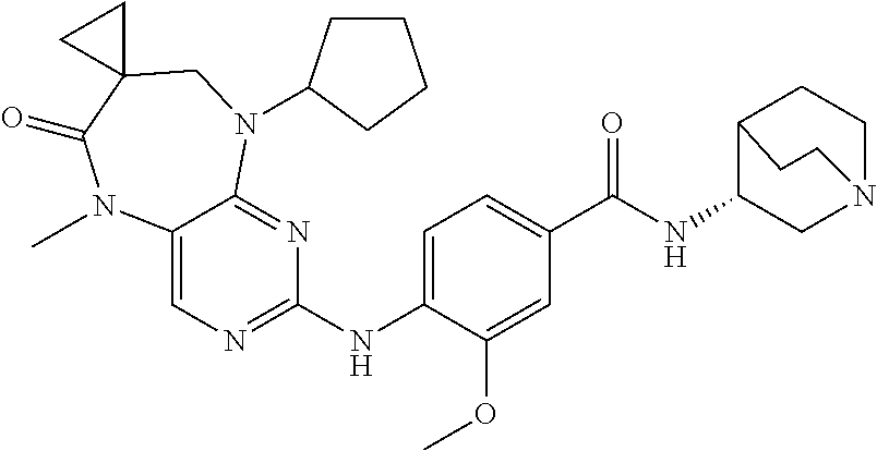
C12=CN=C(NC3=CC=C(C(NC4CN5CCC4CC5)=O)C=C3OC)N=C1N(C1CCCC1)CC1(C(=O)N2C)CC1
